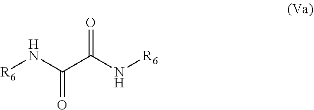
N(C(=O)C(=O)N[R6])[R6]
